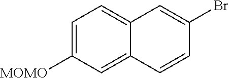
C1=C([MOMO])C=C2C(=C1)C=C(Br)C=C2
